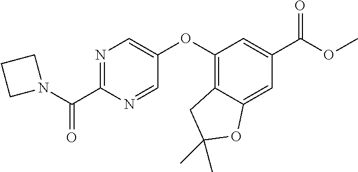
N1=C(C(N2CCC2)=O)N=CC(OC2=C3C(=CC(C(OC)=O)=C2)OC(C)(C)C3)=C1
